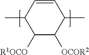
C1([R1OCO])C([OCOR2])C(C)C=CC1C
